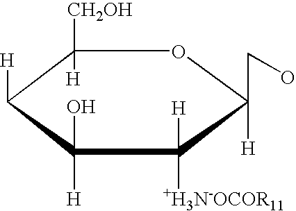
C1([CH2OH])([H])C([H])C([H])(O)C([H])([+H3N-OCOR11])C(CO)([H])O1
